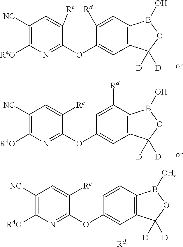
C1([NC])=C([R4O])N=C(OC2=CC3=C(C=C2[Rd])B(O)OC3([D])[D])C([Rc])=C1.C1([NC])=C([R4O])N=C(OC2=CC3=C(C([Rd])=C2)B(O)OC3([D])[D])C([Rc])=C1.C1([NC])=C([R4O])N=C(OC2=C([Rd])C3=C(C=C2)B([OH])OC3([D])[D])C([Rc])=C1
